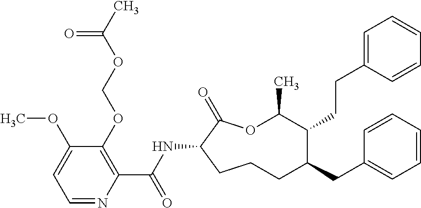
C1CC(NC(C2=C(OCOC(C)=O)C(OC)=CC=N2)=O)C(=O)OC(C)C(CCC2=CC=CC=C2)C(CC2=CC=CC=C2)C1
